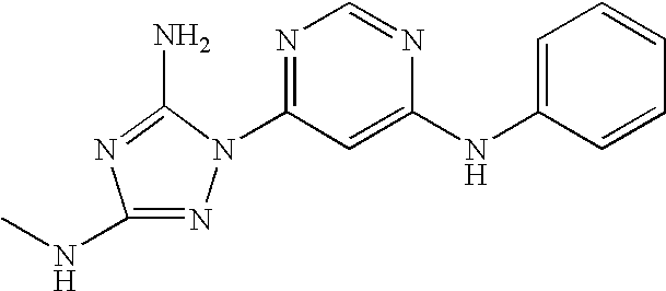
N1=C(NC)N=C(N)N1C1=NC=NC(NC2=CC=CC=C2)=C1
